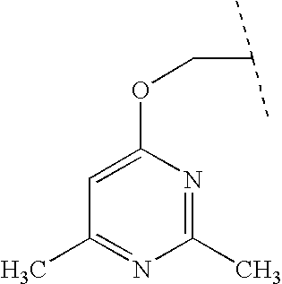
C(C)(C)COC1=CC(C)=NC(C)=N1
